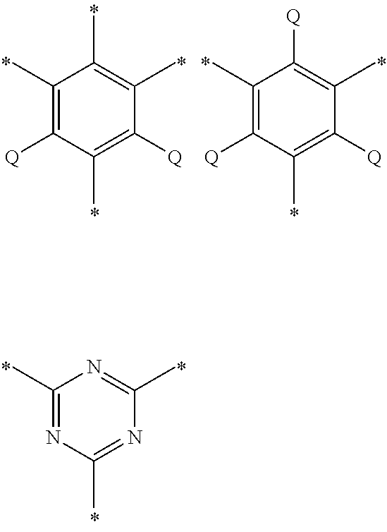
C1(C)=NC(C)=NC(C)=N1.C1(C)=C([Q])C(C)=C([Q])C(C)=C1C.C1(C)=C([Q])C(C)=C([Q])C(C)=C1[Q]
